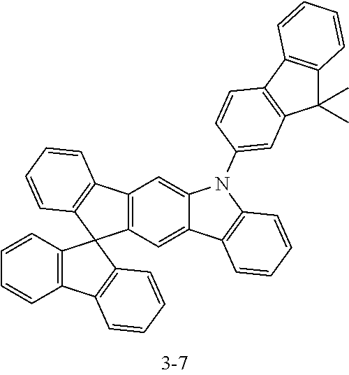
C12=C(C=C3C(=C1)N(C1=CC4=C(C5=C(C4(C)C)C=CC=C5)C=C1)C1=C3C=CC=C1)C1(C3=C2C=CC=C3)C2=C(C3=C1C=CC=C3)C=CC=C2
